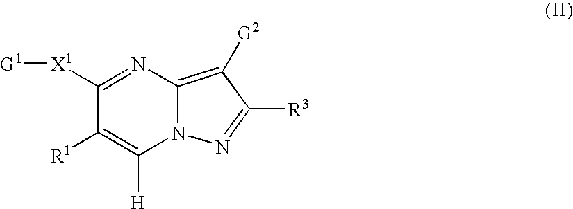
[G1][X1]C1=NC2=C([G2])C([R3])=NN2C([H])=C1[R1]
